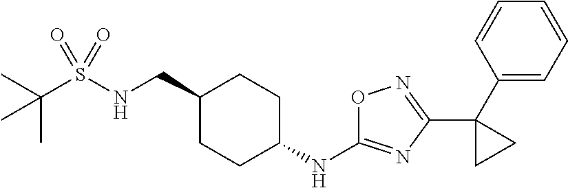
C(S(NCC1CCC(NC2=NC(C3(C4=CC=CC=C4)CC3)=NO2)CC1)(=O)=O)(C)(C)C
